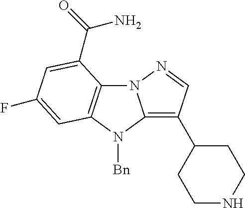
N12C3=C(N([Bn])C1=C(C1CCNCC1)C=N2)C=C(F)C=C3C(=O)N
